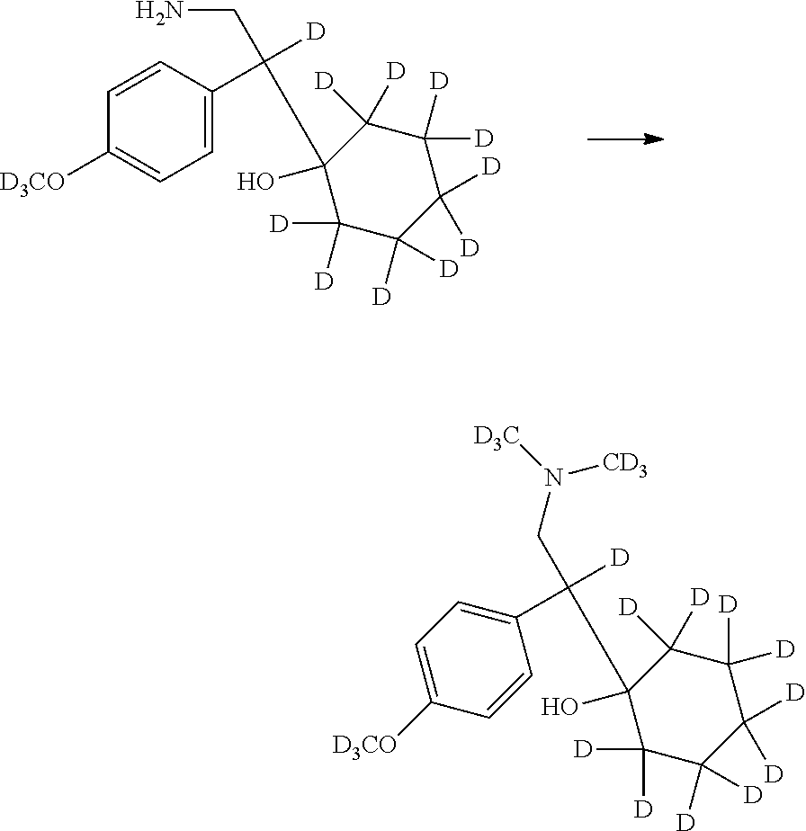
C1(O)(CC(C2=CC=C([D3CO])C=C2)([D])CN)C([D])([D])C([D])([D])C([D])([D])C([D])([D])C1([D])[D].C1(O)(CC([D])(CN([CD3])[D3C])C2=CC=C([D3CO])C=C2)C([D])([D])C([D])([D])C([D])([D])C([D])([D])C1([D])[D]
